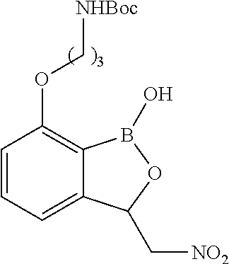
C1=CC=C2C(=C1OC[NHBoc])B(O)OC2C[NO2]
